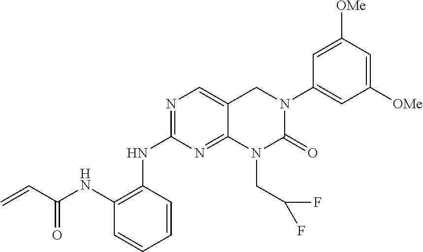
C1(NC2=C(NC(C=C)=O)C=CC=C2)=NC=C2C(=N1)N(CC(F)F)C(=O)N(C1=CC([OMe])=CC([OMe])=C1)C2
